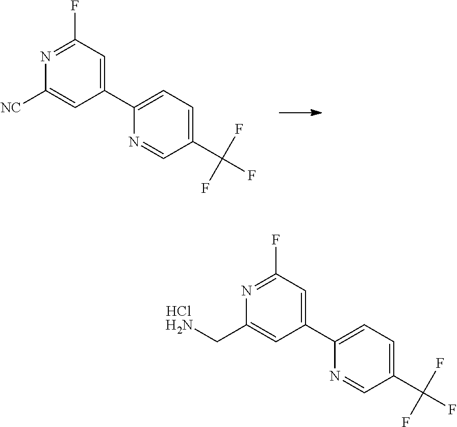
N1=C(F)C=C(C2=CC=C(C(F)(F)F)C=N2)C=C1[NC].N1=C(F)C=C(C2=CC=C(C(F)(F)F)C=N2)C=C1CN.Cl
